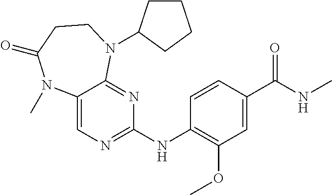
C1(C(NC)=O)=CC(OC)=C(NC2=NC=C3C(=N2)N(C2CCCC2)CCC(=O)N3C)C=C1
